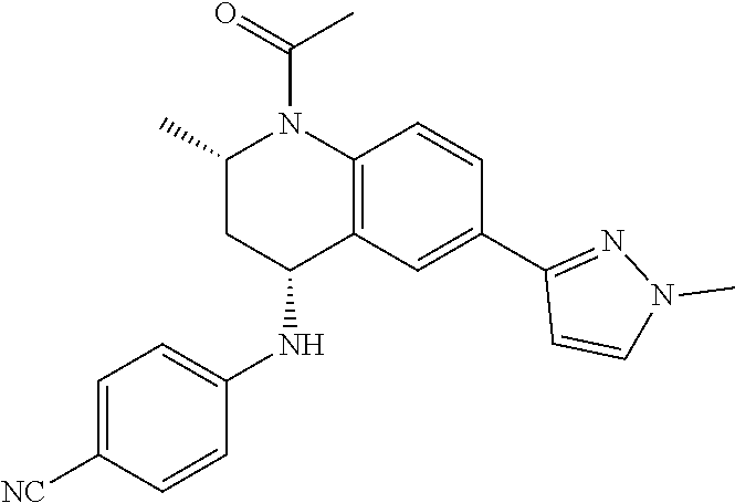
C12=C(C=C(C3=NN(C)C=C3)C=C1)C(NC1=CC=C([NC])C=C1)CC(C)N2C(=O)C
